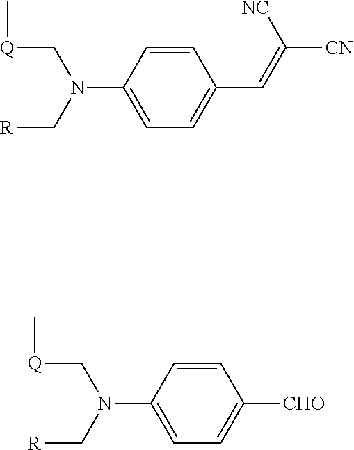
C1(N(C[Q]C)C[R])=CC=C(C=C([NC])[CN])C=C1.C1(N(C[Q]C)C[R])=CC=C([CHO])C=C1
